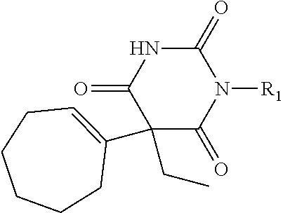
C1(CC)(C2=CCCCCC2)C(=O)N([R1])C(=O)NC1=O
